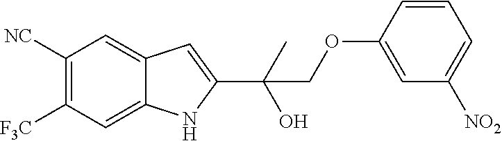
C1([NC])=C([F3C])C=C2C(=C1)C=C(C(O)(C)COC1=CC([NO2])=CC=C1)N2
